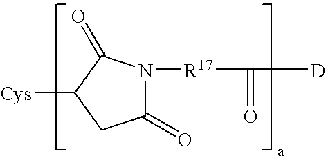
[Cys]C1CC(=O)N([R17]C([D])=O)C1=O
